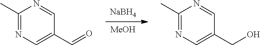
[MeOH].[NaBH4].C1(C)=NC=C(CO)C=N1.C1(C)=NC=C(C=O)C=N1
